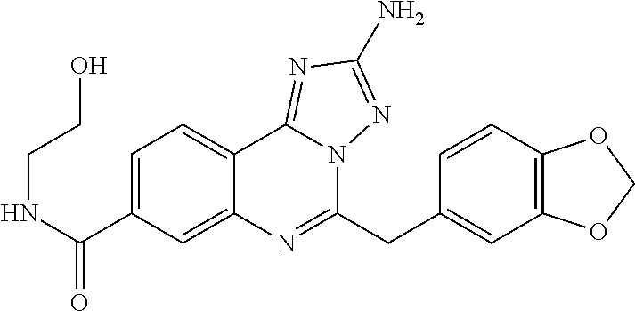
C1=C(C(NCCO)=O)C=C2C(=C1)C1=NC(N)=NN1C(CC1=CC3=C(C=C1)OCO3)=N2
